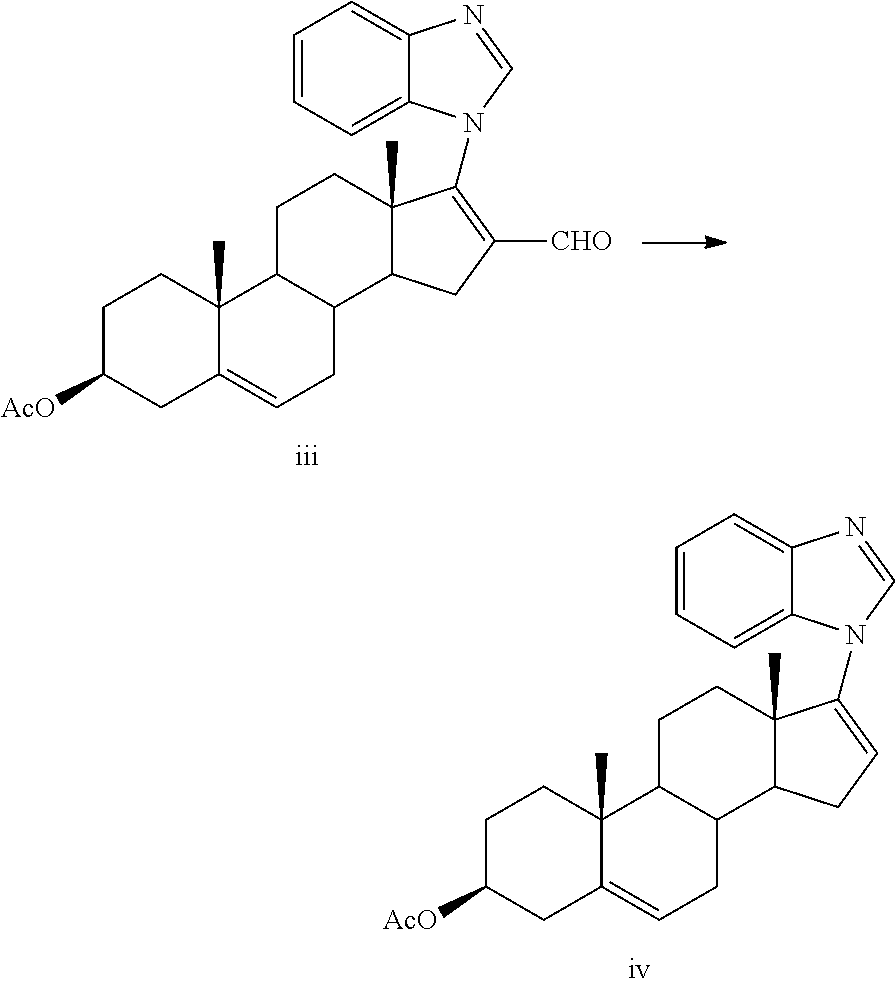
C1C([AcO])CC2=CCC3C(C2(C)C1)CCC1(C)C3CC=C1N1C2=CC=CC=C2N=C1.C1C([AcO])CC2=CCC3C(C2(C)C1)CCC1(C)C3CC([CHO])=C1N1C2=CC=CC=C2N=C1
